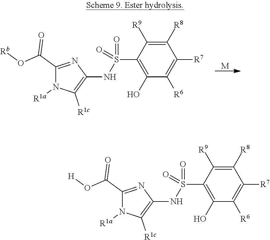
[M].C1(S(NC2=C([R1c])N([R1a])C(C(O[Rb])=O)=N2)(=O)=O)=C(O)C([R6])=C([R7])C([R8])=C1[R9].C1(S(NC2=C([R1c])N([R1a])C(C(O[H])=O)=N2)(=O)=O)=C(O)C([R6])=C([R7])C([R8])=C1[R9]
